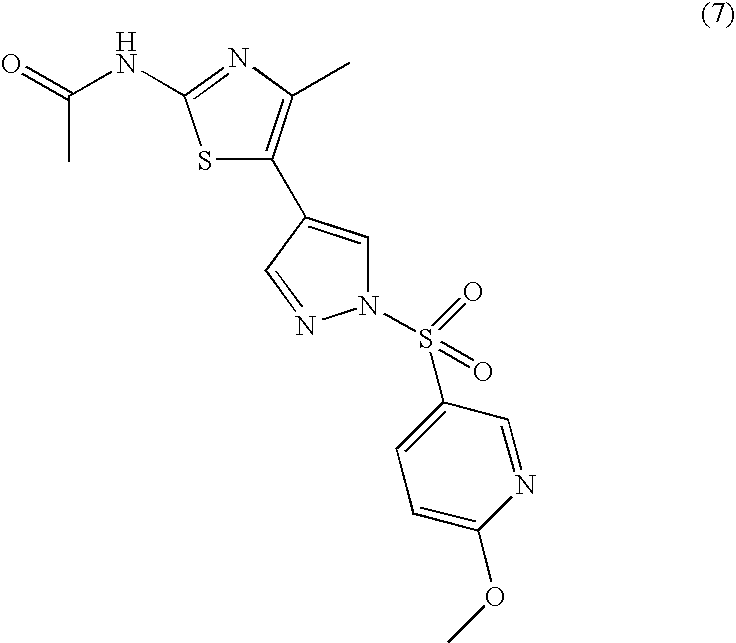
S1C(C2=CN(S(=O)(=O)C3=CC=C(OC)N=C3)N=C2)=C(C)N=C1NC(=O)C
